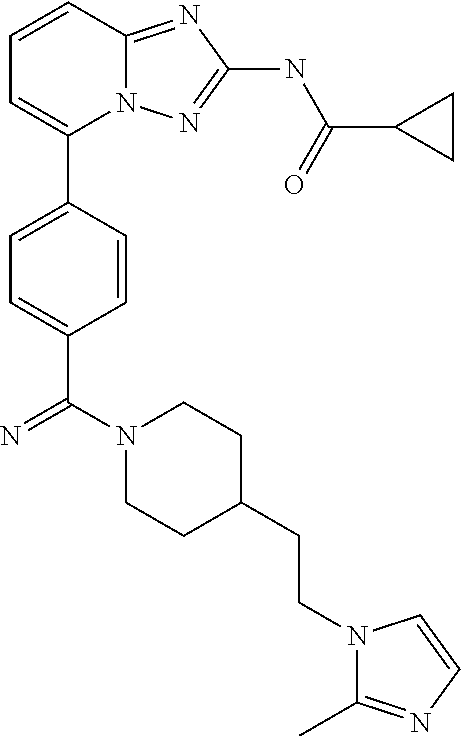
C1=CC2=NC(NC(C3CC3)=O)=NN2C(C2=CC=C(C(N3CCC(CCN4C(C)=NC=C4)CC3)=N)C=C2)=C1
